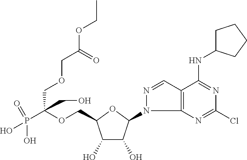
C(OCC1C(O)C(O)C(N2C3=C(C=N2)C(NC2CCCC2)=NC(Cl)=N3)O1)(CO)(P(=O)(O)O)COCC(OCC)=O
